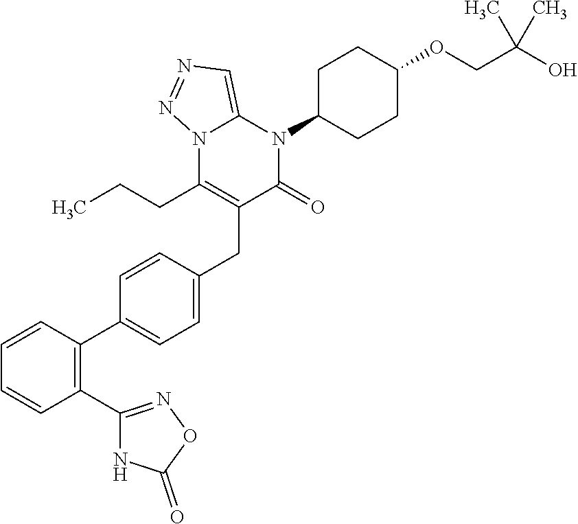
C1=CC=CC(C2=NOC(=O)N2)=C1C1=CC=C(CC2=C(CCC)N3C(=CN=N3)N(C3CCC(OCC(O)(C)C)CC3)C2=O)C=C1
